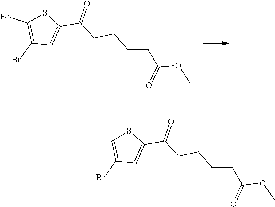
COC(CCCCC(C1=CC(Br)=C(Br)S1)=O)=O.COC(CCCCC(C1=CC(Br)=CS1)=O)=O
